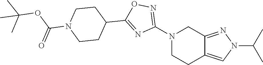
N1(C2=NOC(C3CCN(C(=O)OC(C)(C)C)CC3)=N2)CC2=NN(C(C)C)C=C2CC1
